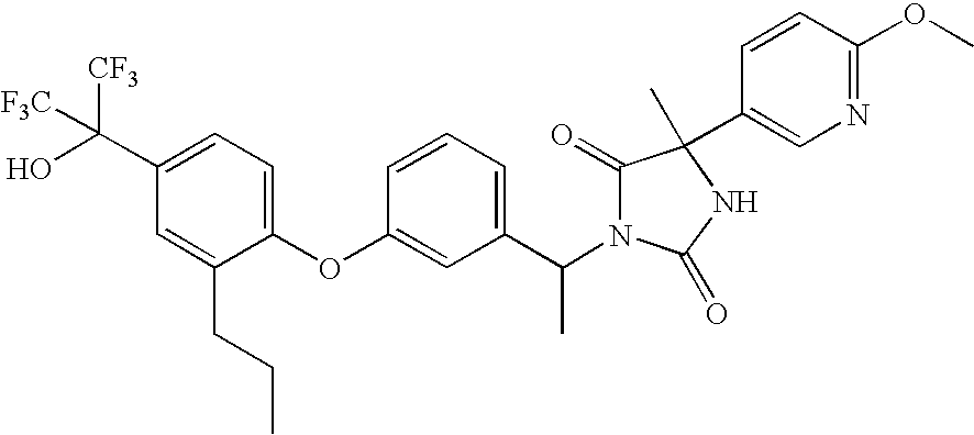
C1(OC2=CC(C(N3C(=O)C(C)(C4=CN=C(OC)C=C4)NC3=O)C)=CC=C2)=CC=C(C(O)([CF3])[F3C])C=C1CCC
